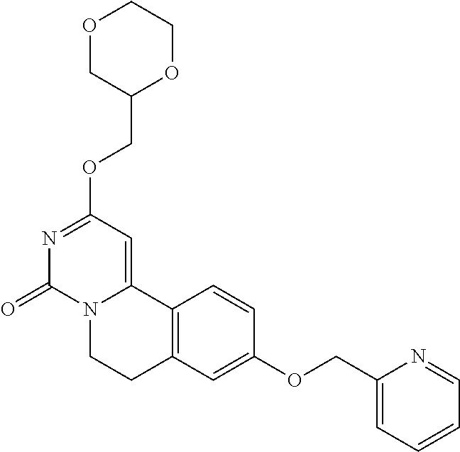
O1CC(COC2=NC(=O)N3C(=C2)C2=C(CC3)C=C(OCC3=CC=CC=N3)C=C2)OCC1
